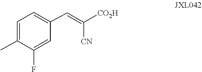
C1=C(C)C(F)=CC(C=C([CO2H])[CN])=C1
